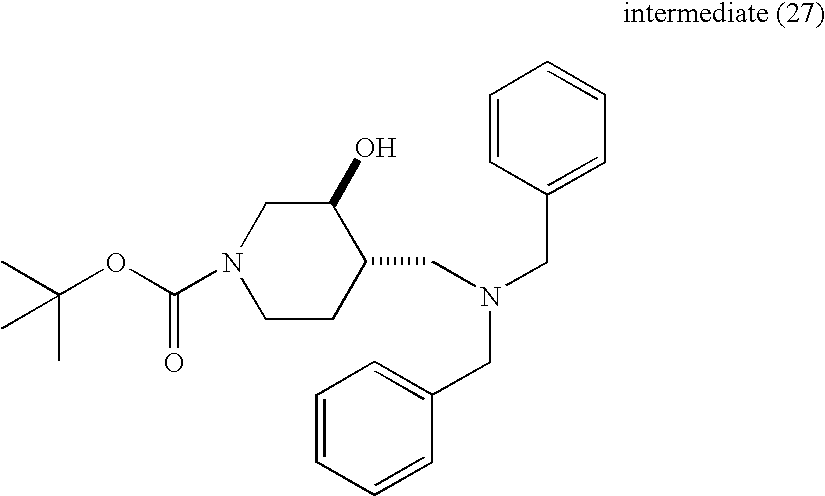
N1(C(OC(C)(C)C)=O)CCC(CN(CC2=CC=CC=C2)CC2=CC=CC=C2)C(O)C1
